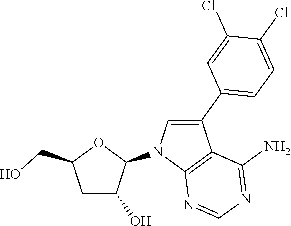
C1C(O)C(N2C3=C(C(C4=CC=C(Cl)C(Cl)=C4)=C2)C(N)=NC=N3)OC1CO
